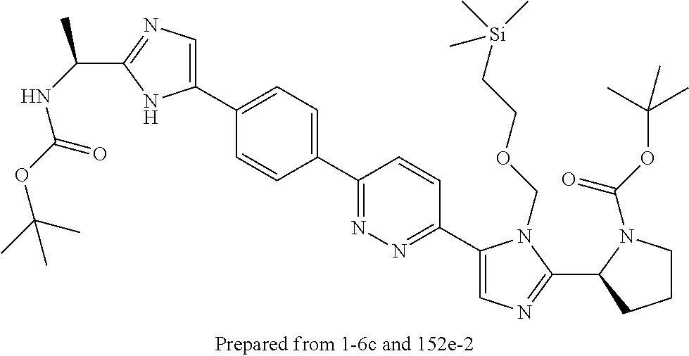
C1(C2=CC=C(C3=NN=C(C4=CN=C(C5CCCN5C(OC(C)(C)C)=O)N4COCC[Si](C)(C)C)C=C3)C=C2)=CN=C(C(NC(OC(C)(C)C)=O)C)N1
